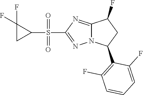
S(C1=NN2C(=N1)C(F)CC2C1=C(F)C=CC=C1F)(C1C(F)(F)C1)(=O)=O
